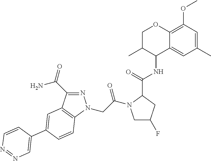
C1C(C)C(NC(=O)C2N(C(=O)CN3N=C(C(=O)N)C4=C3C=CC(C3=CN=NC=C3)=C4)CC(F)C2)C2=CC(C)=CC(OC)=C2O1
